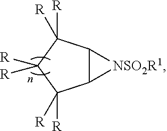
C12C(C([R])([R])C([R])([R])C1([R])[R])[NSO2R1]2
